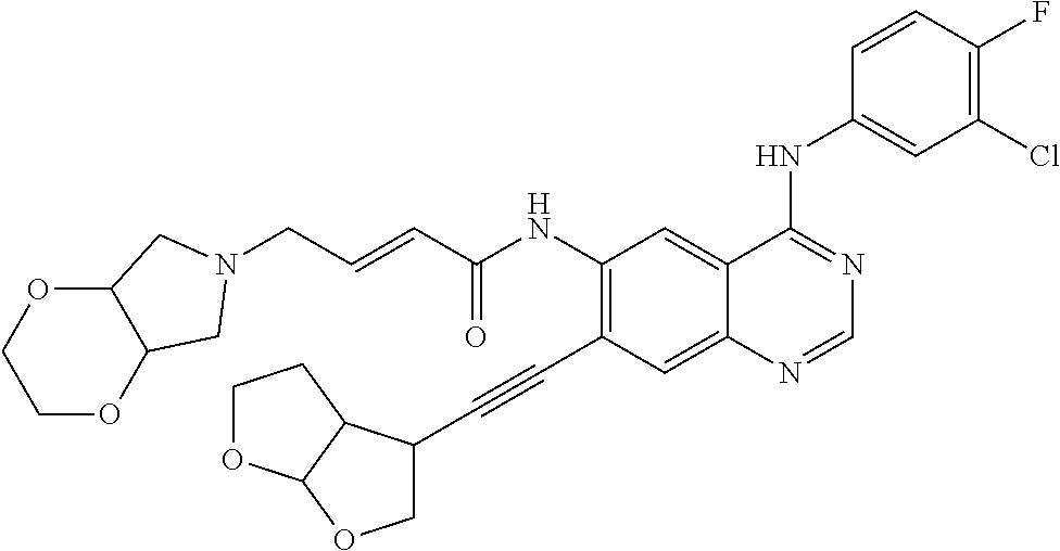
C(NC1=C(C#CC2COC3C2CCO3)C=C2C(=C1)C(NC1=CC(Cl)=C(F)C=C1)=NC=N2)(=O)C=CCN1CC2OCCOC2C1
